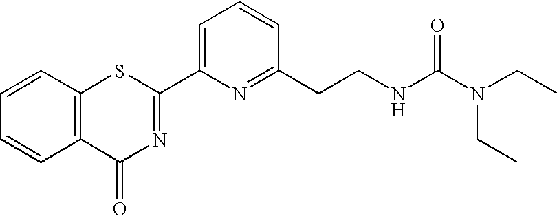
C1=CC(CCNC(N(CC)CC)=O)=NC(C2=NC(=O)C3=C(S2)C=CC=C3)=C1
